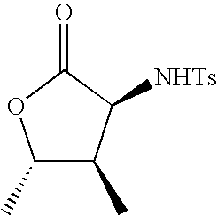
C1(C)C(C)C([NHTs])C(=O)O1
